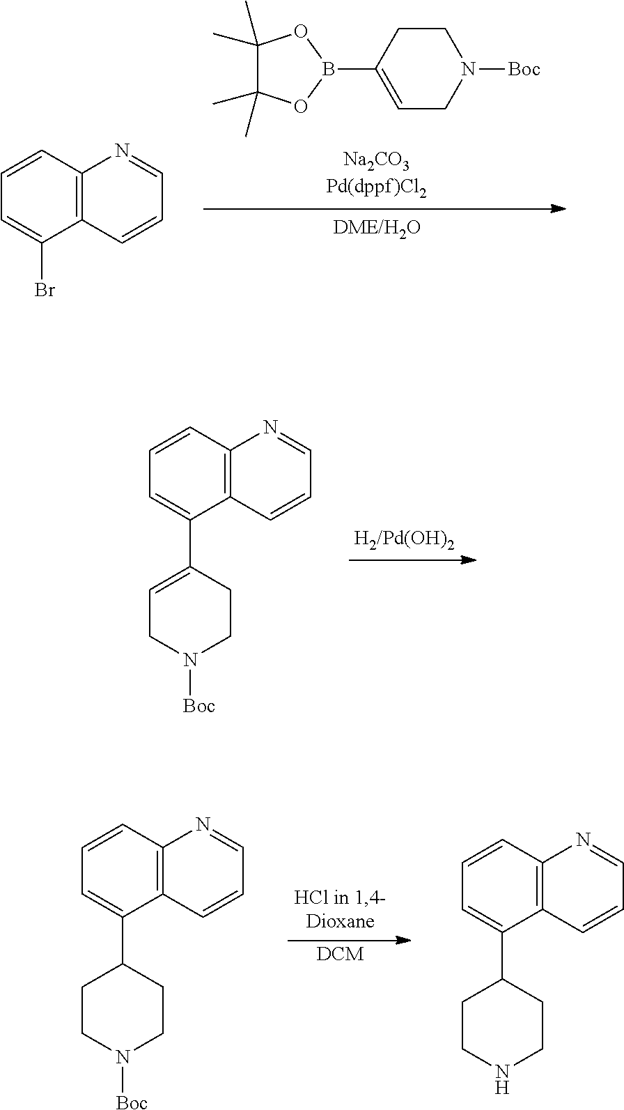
C1=CC=C(Br)C2=C1N=CC=C2.C1(C)(C)C(C)(C)OB(C2=CCN([Boc])CC2)O1.C1=CC=C(C2CCN([Boc])CC2)C2=C1N=CC=C2.[DCM].C1=CC=C(C2CCNCC2)C2=C1N=CC=C2.C1=CC=C(C2=CCN([Boc])CC2)C2=C1N=CC=C2
